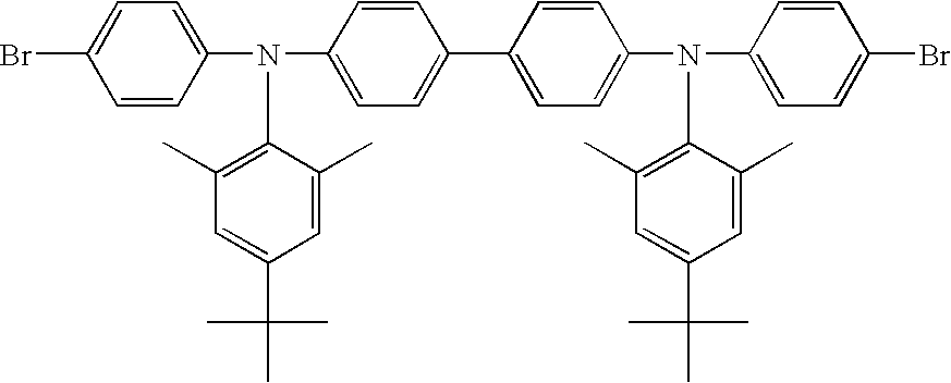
C1=CC(N(C2=CC=C(C3=CC=C(N(C4=CC=C(Br)C=C4)C4=C(C)C=C(C(C)(C)C)C=C4C)C=C3)C=C2)C2=C(C)C=C(C(C)(C)C)C=C2C)=CC=C1Br
